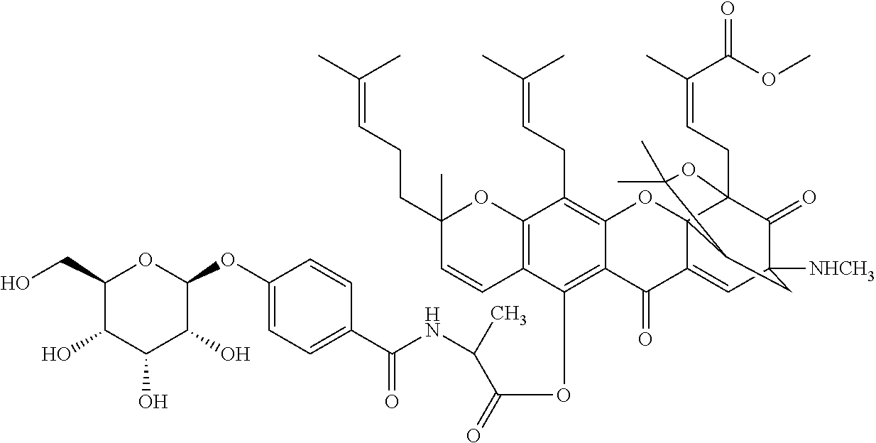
C12=C(OC(C(NC(C3=CC=C(OC4OC(CO)C(O)C(O)C4O)C=C3)=O)C)=O)C3=C(C(CC=C(C)C)=C1OC14C(=CC5([NHCH3])C(=O)C1(CC=C(C)C(=O)OC)OC(C)(C)C4C5)C2=O)OC(C)(CCC=C(C)C)C=C3
